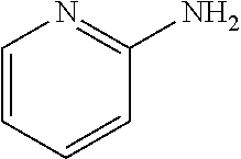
C1=CC=CC(N)=N1
